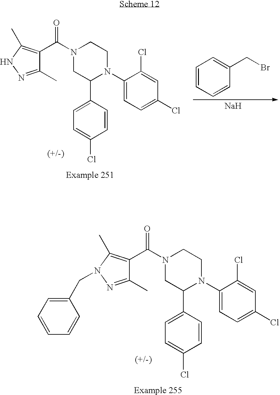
N1(C(=O)C2=C(C)N(CC3=CC=CC=C3)N=C2C)CC(C2=CC=C(Cl)C=C2)N(C2=CC=C(Cl)C=C2Cl)CC1.[Na].C1=CC=CC(CBr)=C1.N1(C(=O)C2=C(C)NN=C2C)CC(C2=CC=C(Cl)C=C2)N(C2=CC=C(Cl)C=C2Cl)CC1
